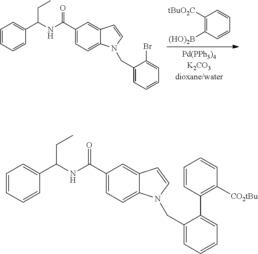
C1(C(NC(C2=CC=CC=C2)CC)=O)=CC=C2C(=C1)C=CN2CC1=CC=CC=C1C1=C([CO2tBu])C=CC=C1.C1(C(NC(C2=CC=CC=C2)CC)=O)=CC=C2C(=C1)C=CN2CC1=CC=CC=C1Br.C1([tBuO2C])=C([(HO)2B])C=CC=C1
